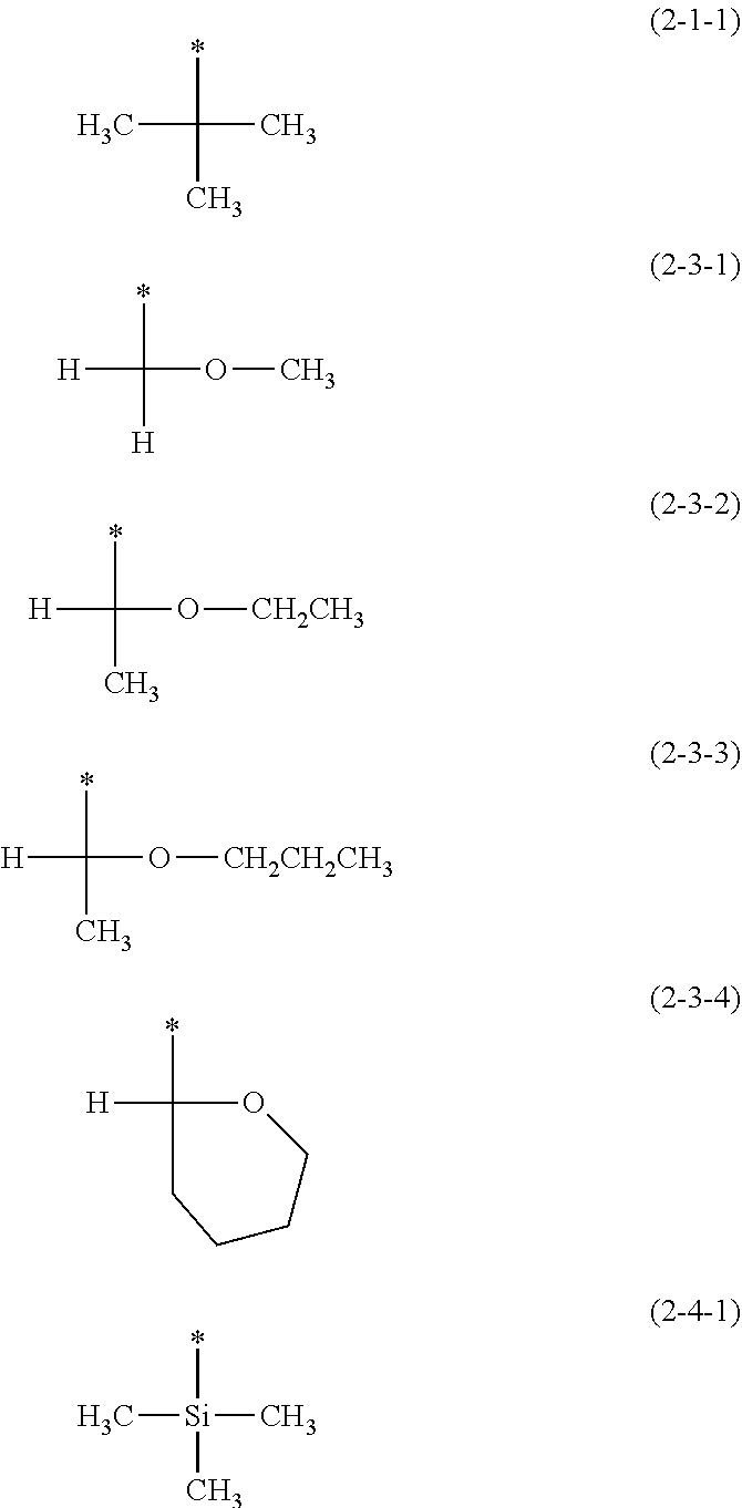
*C(C)(C)C.*C([H])(OC)[H].*C(C)(O[CH2CH3])[H].*C(C)(O[CH2CH2CH3])[H].*C1([H])CCCCO1.*[Si](C)(C)C
